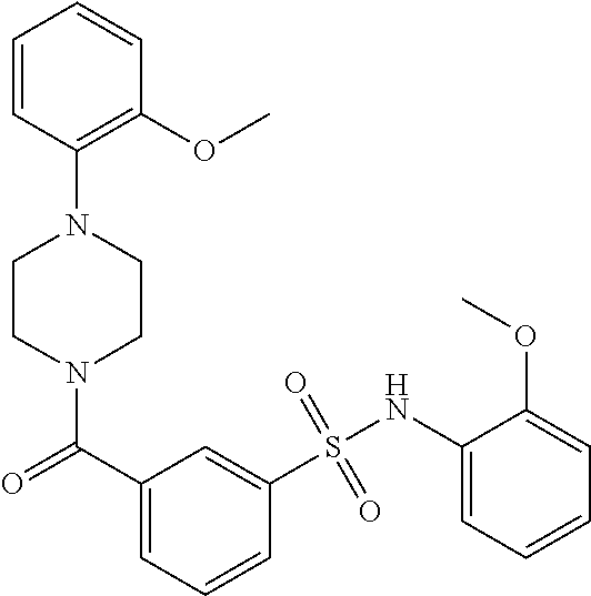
N1(C(=O)C2=CC=CC(S(NC3=CC=CC=C3OC)(=O)=O)=C2)CCN(C2=C(OC)C=CC=C2)CC1
